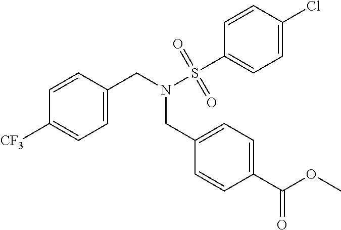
C1=C(CN(S(=O)(=O)C2=CC=C(Cl)C=C2)CC2=CC=C(C(OC)=O)C=C2)C=CC([CF3])=C1
